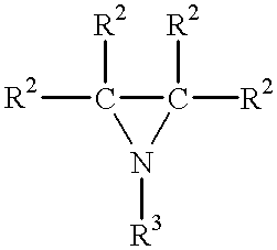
C1([R2])([R2])C([R2])([R2])N1[R3]
